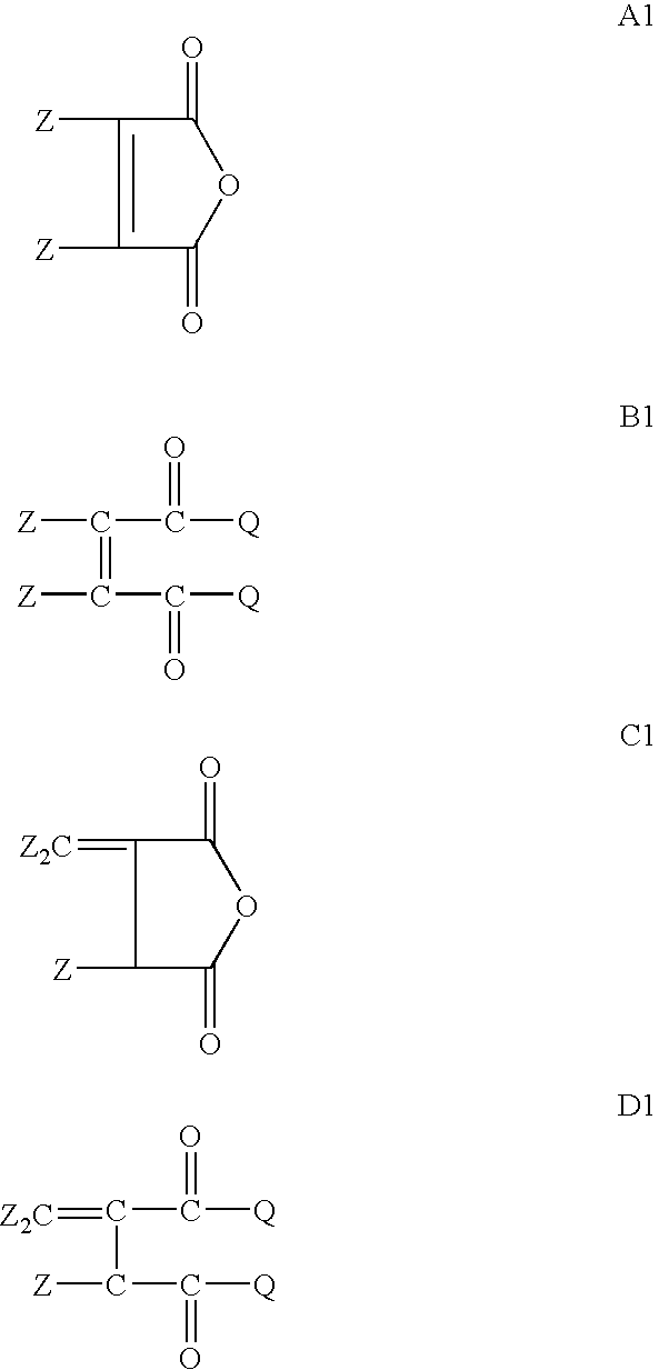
C1([Z])=C([Z])C(=O)OC1=O.C(C(=O)[Q])([Z])=C(C(=O)[Q])[Z].C1(=[Z2C])C([Z])C(=O)OC1=O.C(C(=O)[Q])(=[Z2C])C(C(=O)[Q])[Z]
